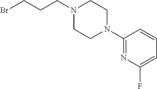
BrCCCN1CCN(C2=NC(F)=CC=C2)CC1
